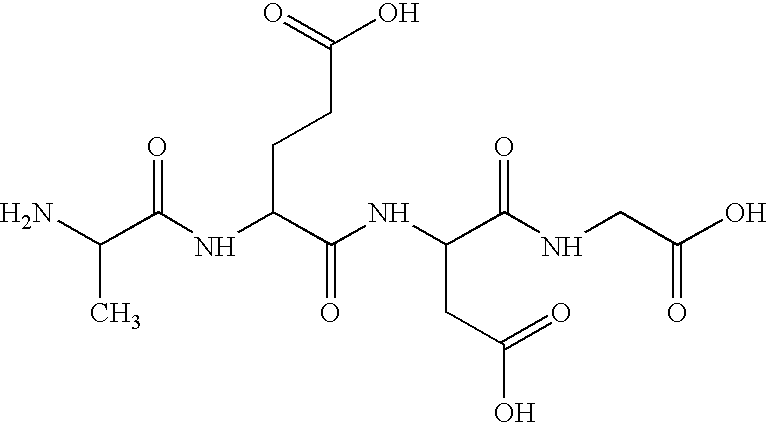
NC(C(=O)NC(CCC(O)=O)C(NC(CC(=O)O)C(NCC(=O)O)=O)=O)C
